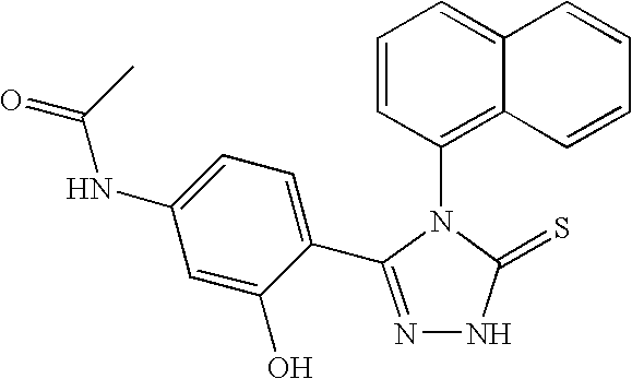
C1=CC(N2C(=S)NN=C2C2=CC=C(NC(=O)C)C=C2O)=C2C(=C1)C=CC=C2
